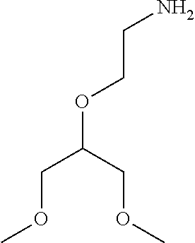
O(C(COC)COC)CCN
